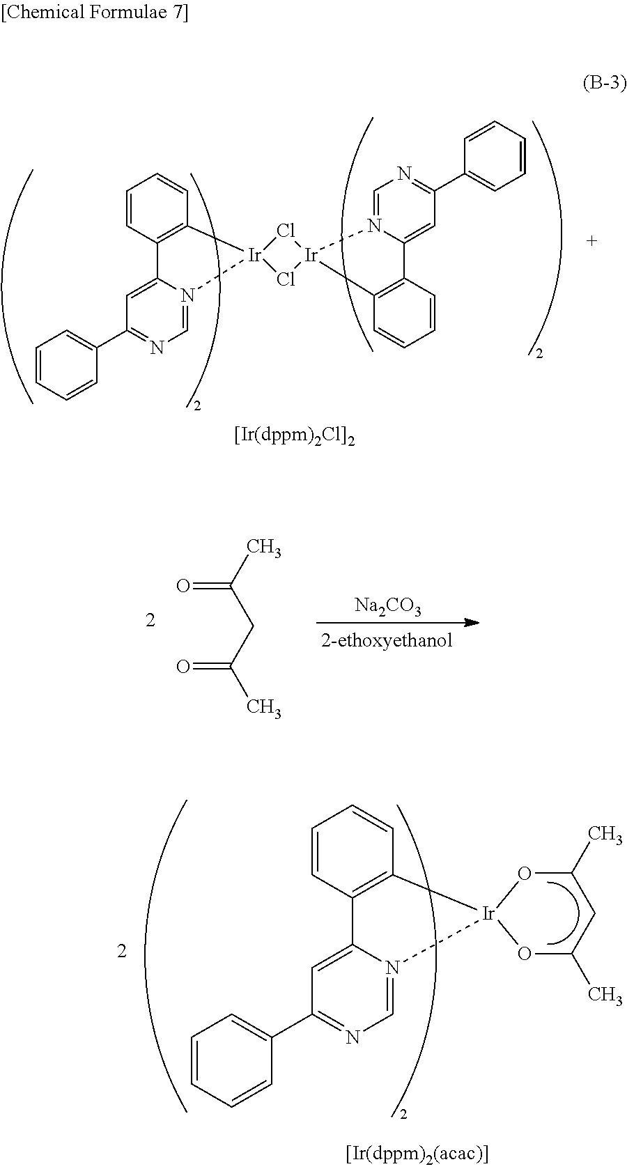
Cl1[Ir]2(Cl[Ir]13N1=CN=C(C4=CC=CC=C4)C=C1C1=C3C=CC=C1)C1=C(C=CC=C1)C1=CC(C3=CC=CC=C3)=NC=N21.CC(CC(C)=O)=O.[Na2CO3].[Ir]12(C3=C(C=CC=C3)C3=CC(C4=CC=CC=C4)=NC=N13)OC(C)CC(C)O2
